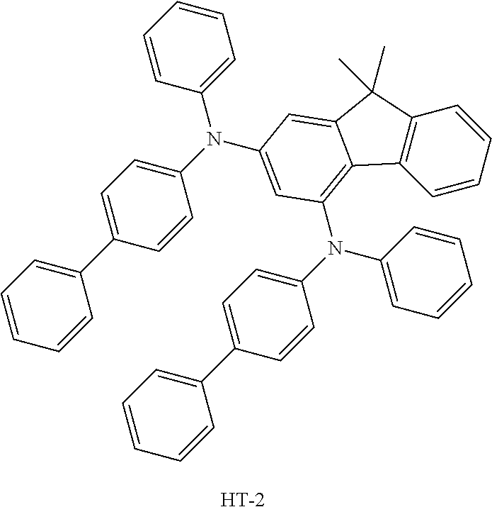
C1=CC=C(C2=CC=C(N(C3=CC=CC=C3)C3=CC(N(C4=CC=CC=C4)C4=CC=C(C5=CC=CC=C5)C=C4)=C4C5=C(C=CC=C5)C(C)(C)C4=C3)C=C2)C=C1.[H]
